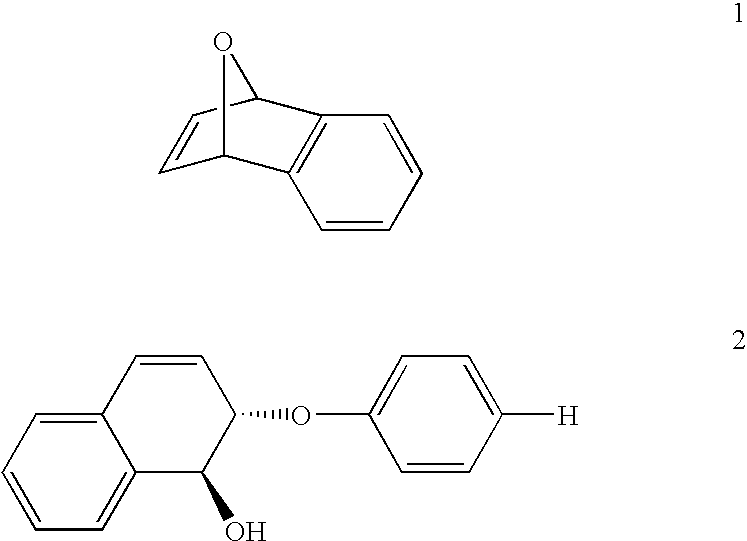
C1=CC2C3=C(C1O2)C=CC=C3.C12=CC=CC=C1C(O)C(OC1=CC=C([H])C=C1)C=C2
